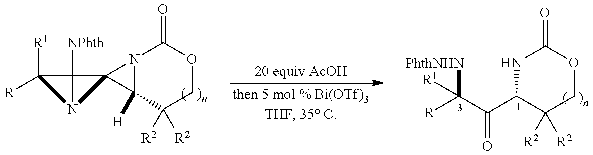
N12C([H])(C([R2])([R2])COC1=O)C21C2([NPhth])N1C2([R])[R1].[PhthNHN]C(C(C1C([R2])([R2])COC(=O)N1)=O)([R])[R1]
